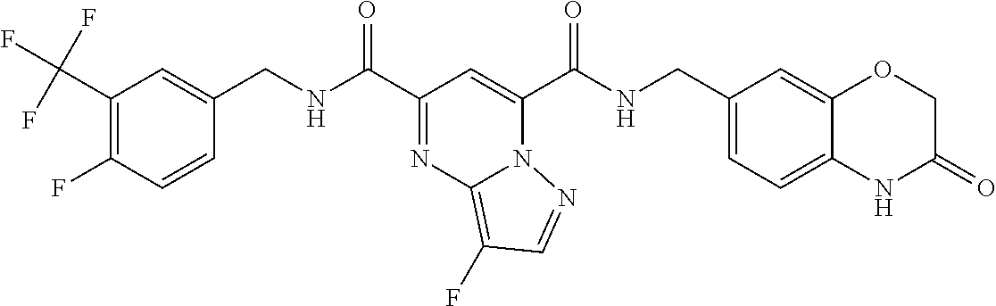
C(C1=NC2=C(F)C=NN2C(C(=O)NCC2=CC=C3C(=C2)OCC(=O)N3)=C1)(=O)NCC1=CC(C(F)(F)F)=C(F)C=C1
